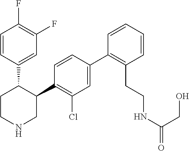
C1=CC(C2CCNCC2C2=C(Cl)C=C(C3=C(CCNC(=O)CO)C=CC=C3)C=C2)=CC(F)=C1F
